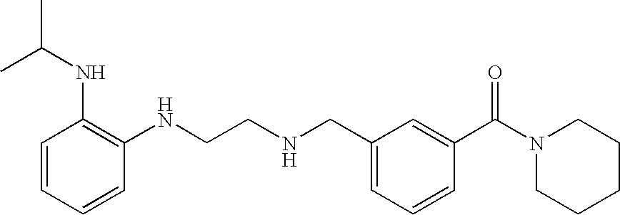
C1=CC=CC(NCCNCC2=CC=CC(C(N3CCCCC3)=O)=C2)=C1NC(C)C
